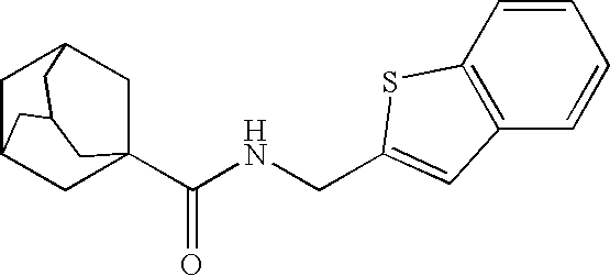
C1C2CC3(C(NCC4=CC5=C(C=CC=C5)S4)=O)CC1CC(C2)C3
